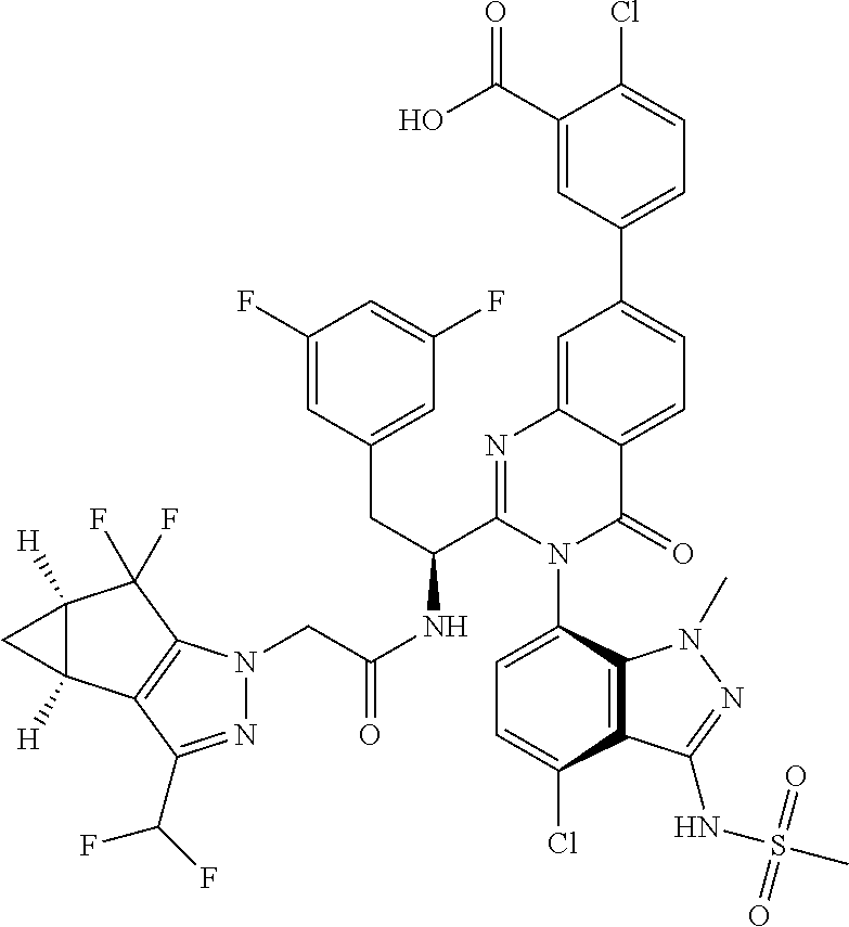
C12([H])C([H])(C3=C(C1(F)F)N(CC(NC(C1=NC4=CC(C5=CC=C(Cl)C(C(O)=O)=C5)=CC=C4C(=O)N1C1=CC=C(Cl)C4=C1N(C)N=C4NS(C)(=O)=O)CC1=CC(F)=CC(F)=C1)=O)N=C3C(F)F)C2
